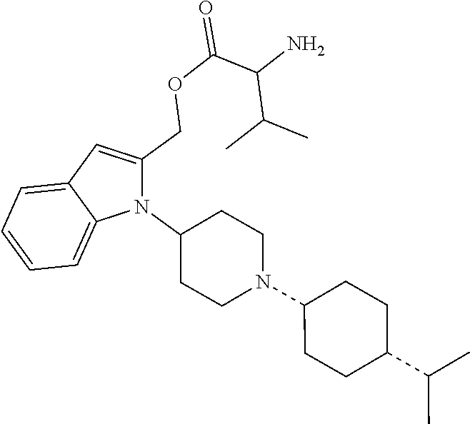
N1(C2CCN(C3CCC(C(C)C)CC3)CC2)C(COC(C(N)C(C)C)=O)=CC2=CC=CC=C12
